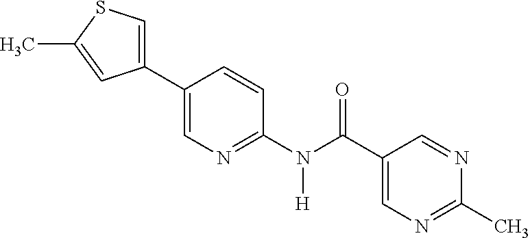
C1(C2=CN=C(N(C(C3=CN=C(C)N=C3)=O)[H])C=C2)=CSC(C)=C1
